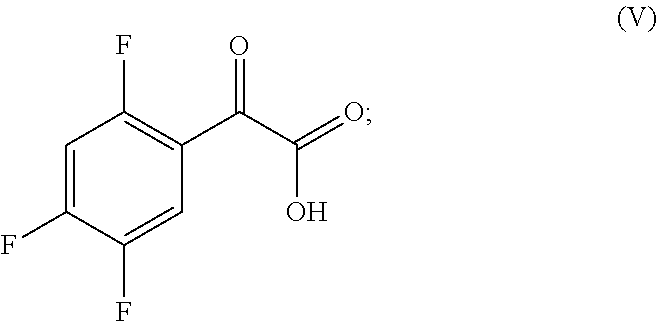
C1=C(F)C(F)=CC(C(C(=O)O)=O)=C1F
